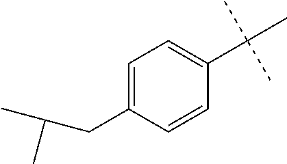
C1(C(C)(C)C)=CC=C(CC(C)C)C=C1
